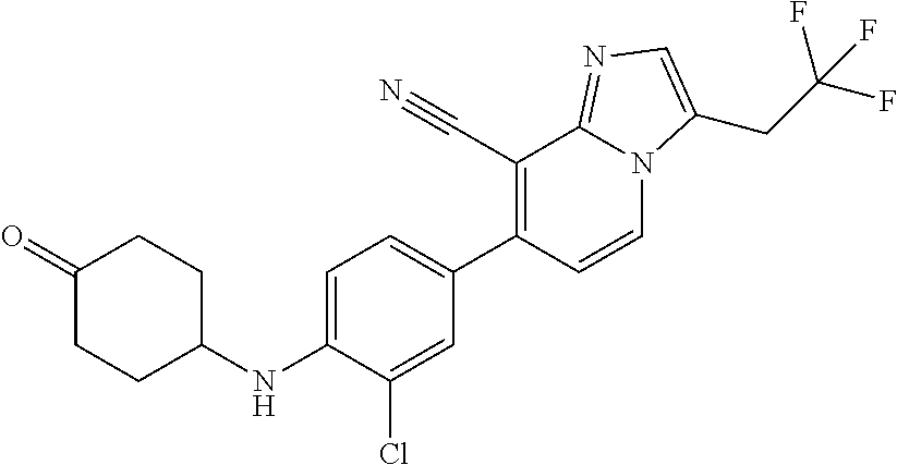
C1=C(NC2CCC(=O)CC2)C(Cl)=CC(C2=C(C#N)C3=NC=C(CC(F)(F)F)N3C=C2)=C1
